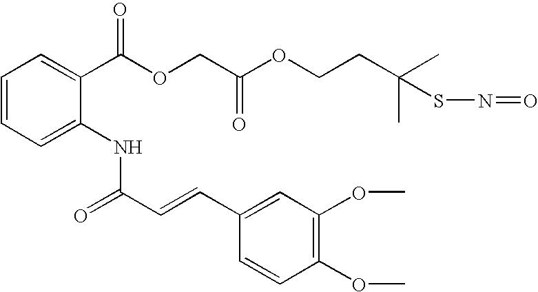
C1=CC=C(NC(C=CC2=CC(OC)=C(OC)C=C2)=O)C(C(OCC(OCCC(SN=O)(C)C)=O)=O)=C1
